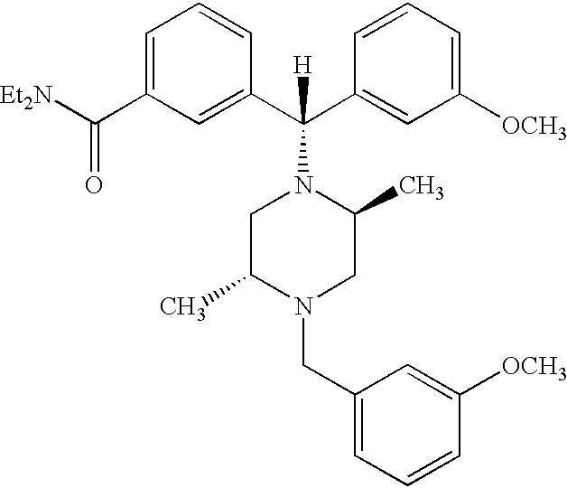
C1(C(C2=CC([OCH3])=CC=C2)(N2CC(C)N(CC3=CC=CC([OCH3])=C3)CC2C)[H])=CC(C([Et2N])=O)=CC=C1
